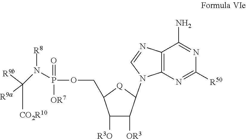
C1([R3O])C([OR3])C(N2C3=C(C(N)=NC([R50])=N3)N=C2)[Q]C1COP(N([R8])C([CO2R10])([R9b])[R9a])(=O)[OR7]
